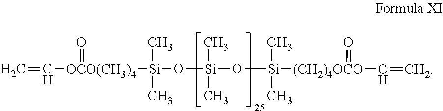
C=C[OCO(CH3)4](=O)[Si](O[Si](C)(C)O[Si](C)(C)[(CH2)4OCO](C=C)=O)(C)C
